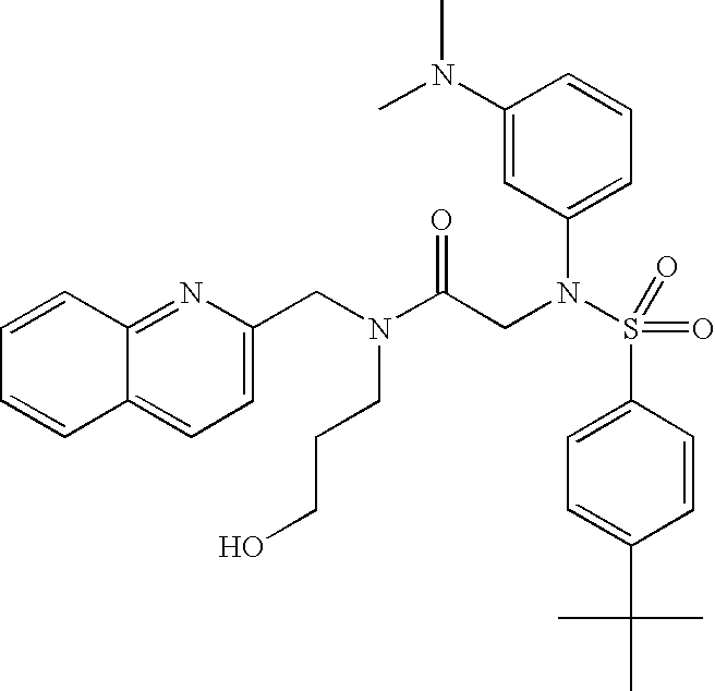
C1(N(C)C)=CC(N(S(=O)(=O)C2=CC=C(C(C)(C)C)C=C2)CC(N(CC2=CC=C3C(=N2)C=CC=C3)CCCO)=O)=CC=C1
